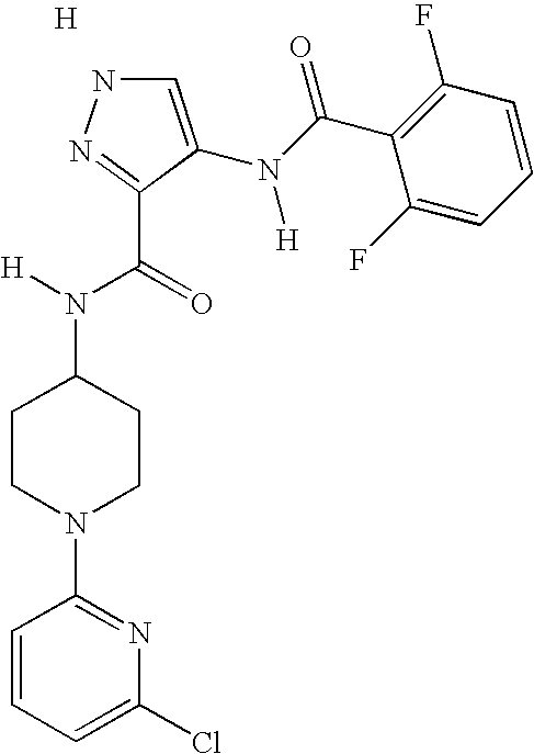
N1C=C(N(C(C2=C(F)C=CC=C2F)=O)[H])C(C(N([H])C2CCN(C3=NC(Cl)=CC=C3)CC2)=O)=N1.[H]
